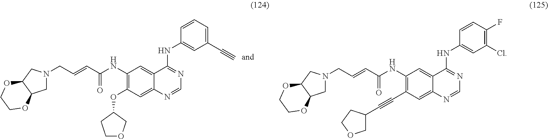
C1(NC(=O)C=CCN2CC3C(C2)OCCO3)=C(OC2COCC2)C=C2C(=C1)C(NC1=CC(C#C)=CC=C1)=NC=N2.C1(NC(=O)C=CCN2CC3C(C2)OCCO3)=C(C#CC2COCC2)C=C2C(=C1)C(NC1=CC(Cl)=C(F)C=C1)=NC=N2
